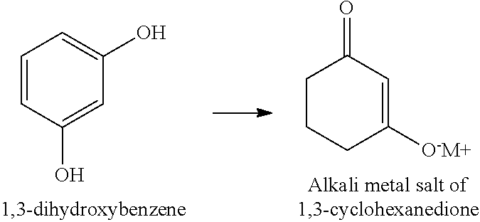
C1=CC(O)=CC(O)=C1.C1CCC([O-M+])=CC1=O
